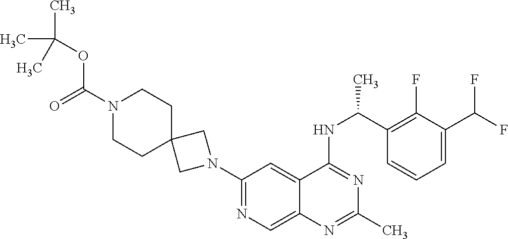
N1(C2=NC=C3C(=C2)C(NC(C2=C(F)C(C(F)F)=CC=C2)C)=NC(C)=N3)CC2(C1)CCN(C(=O)OC(C)(C)C)CC2
